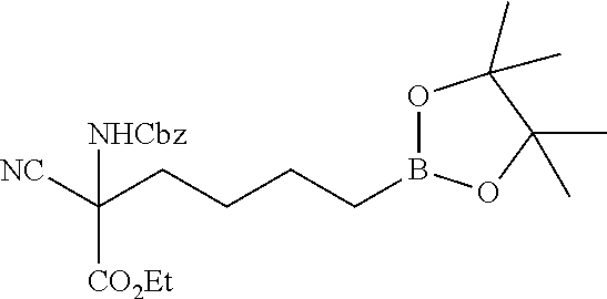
O1B(CCCCC([NC])([CO2Et])[NHCbz])OC(C)(C)C1(C)C
